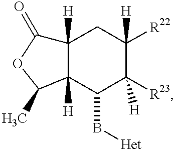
C12([H])C([H])(C(B[Het])C([R23])([H])C([R22])([H])C1)C(C)OC2=O
